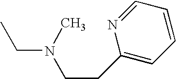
CCN(CCC1=CC=CC=N1)C
